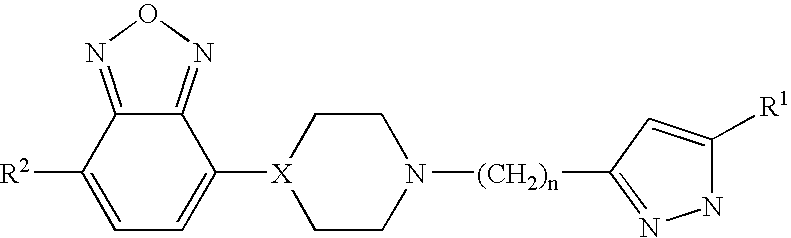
C1([R2])=CC=C([X]2CCN([(CH2)n]C3=NNC([R1])=C3)CC2)C2=NON=C12
